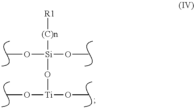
[Ti](O[Si](OC)(OC)[(C)n][R1])(OC)OC
